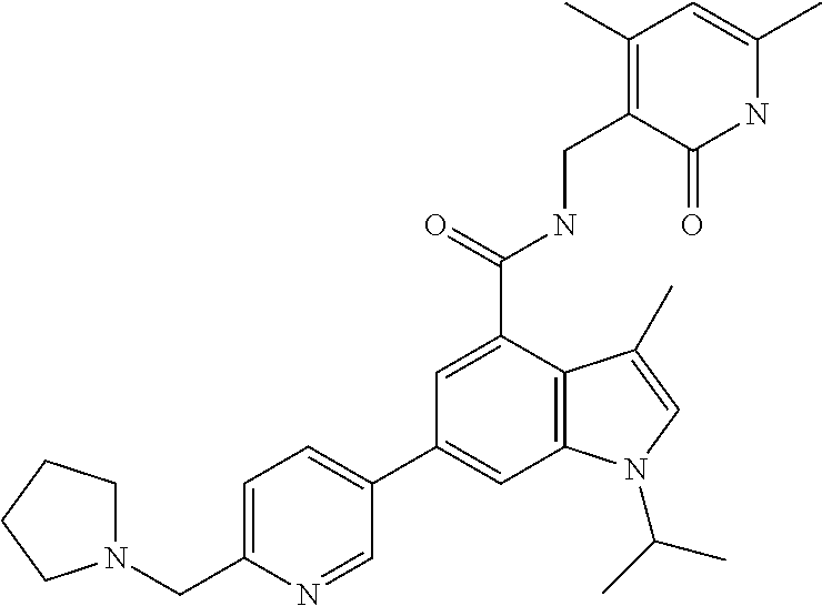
C1=C(C(=O)NCC2=C(C)C=C(C)NC2=O)C2=C(C=C1C1=CC=C(CN3CCCC3)N=C1)N(C(C)C)C=C2C
